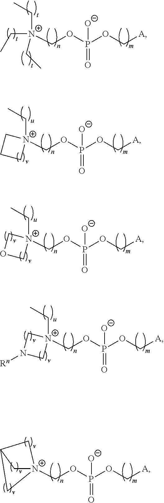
C([N+](CC)(CC)COP(OC[A])([O-])=O)C.[N+]1(CC)(COP(OC[A])([O-])=O)CCC1.[N+]1(CC)(COP(OC[A])([O-])=O)COC1.[N+]1(CC)(COP(OC[A])([O-])=O)CN([Rn])C1.[N+]12(COP(OC[A])([O-])=O)CC(C1)C2
